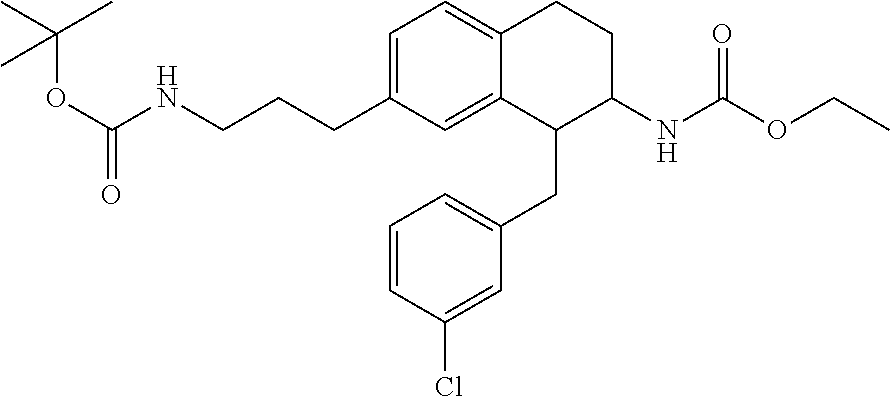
C1=C(CCCNC(OC(C)(C)C)=O)C=C2C(=C1)CCC(NC(OCC)=O)C2CC1=CC=CC(Cl)=C1
